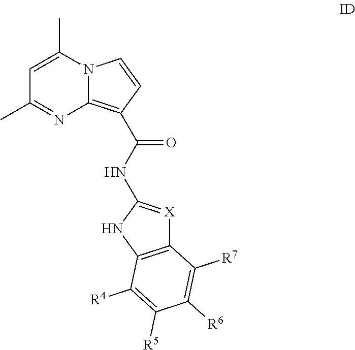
N12C(=C(C(NC3=[X]C4=C(N3)C([R4])=C([R5])C([R6])=C4[R7])=O)C=C1)N=C(C)C=C2C
